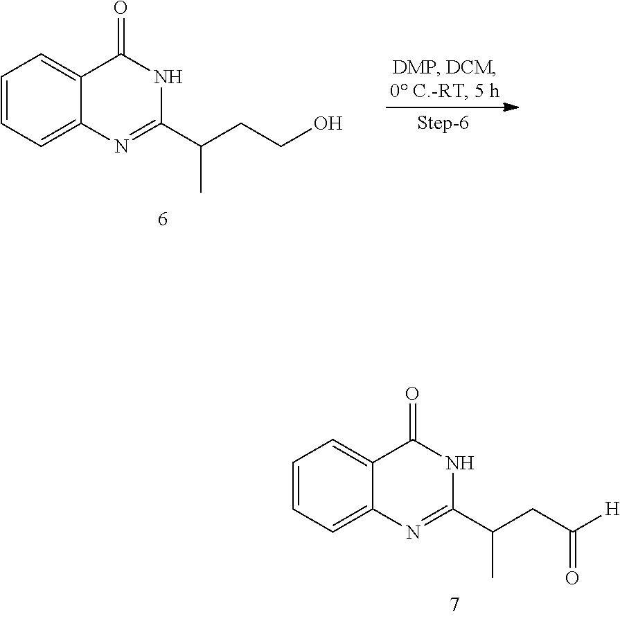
C1=CC=C2C(=C1)C(=O)NC(C(CC([H])=O)C)=N2.C1=CC=C2C(=C1)C(=O)NC(C(CCO)C)=N2
